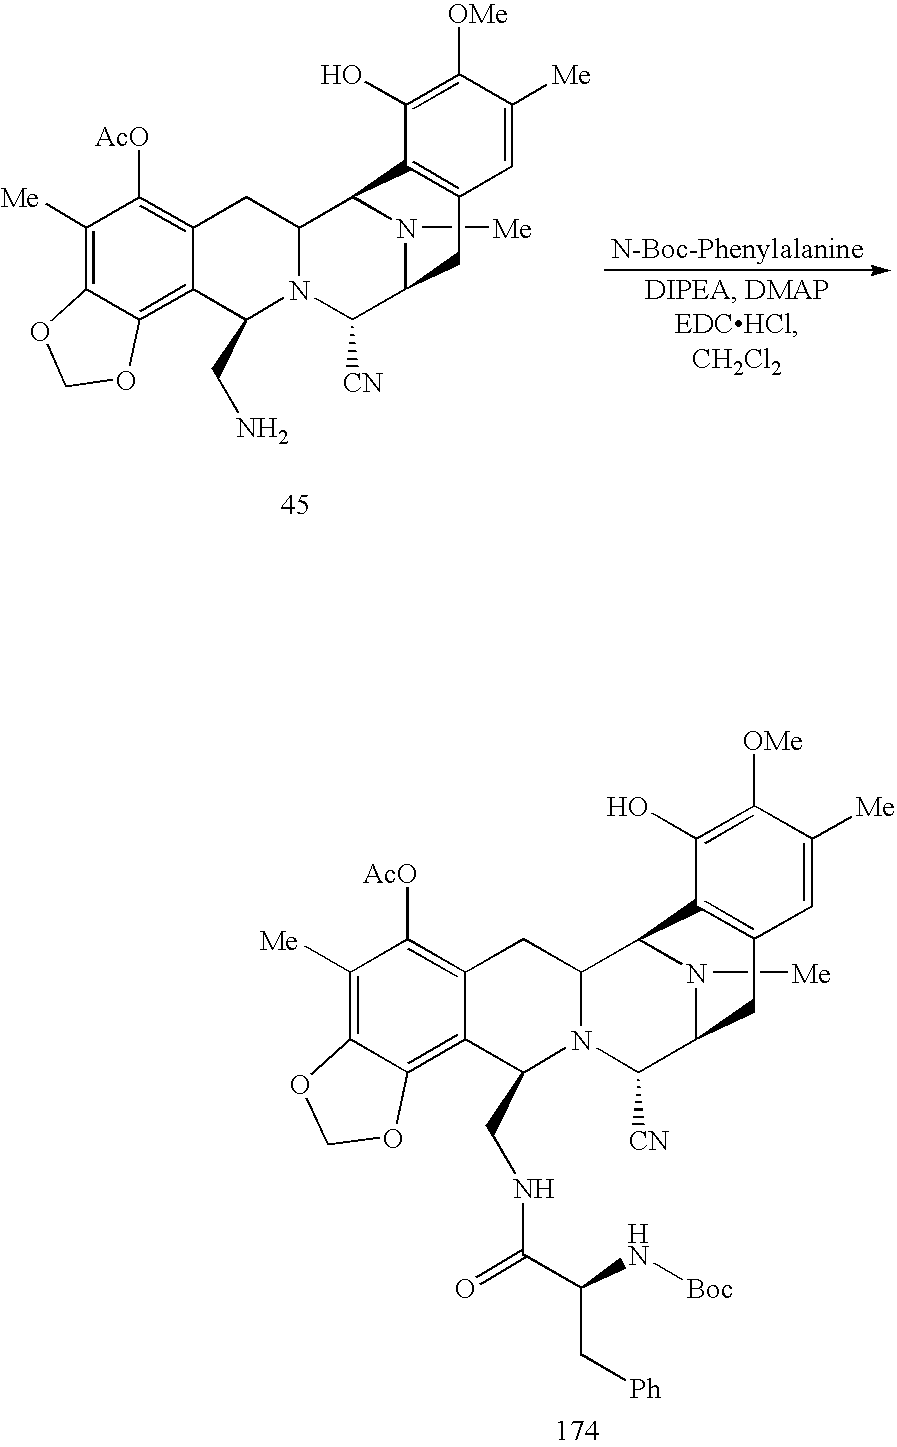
C1([Me])=C2C(=C3C(=C1[AcO])CC1N(C([CN])C4N([Me])C1C1=C(C4)C=C([Me])C([OMe])=C1O)C3CNC(C(N[Boc])C[Ph])=O)OCO2.C1([Me])=C2C(=C3C(=C1[AcO])CC1N(C([CN])C4N([Me])C1C1=C(C4)C=C([Me])C([OMe])=C1O)C3CN)OCO2.[N-Boc-Phenylalanine]
